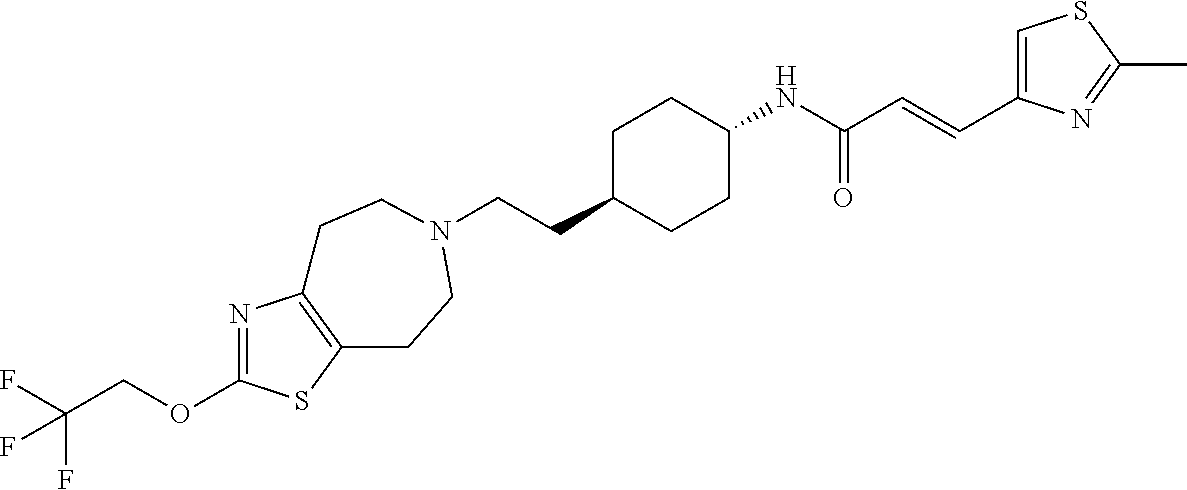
C(CC1CCC(NC(C=CC2=CSC(C)=N2)=O)CC1)N1CCC2=C(N=C(OCC(F)(F)F)S2)CC1
